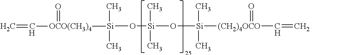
[Si](O[Si]([(CH2)4OCO](C=C)=O)(C)C)(O[Si]([OCO(CH3)4](C=C)=O)(C)C)(C)C
